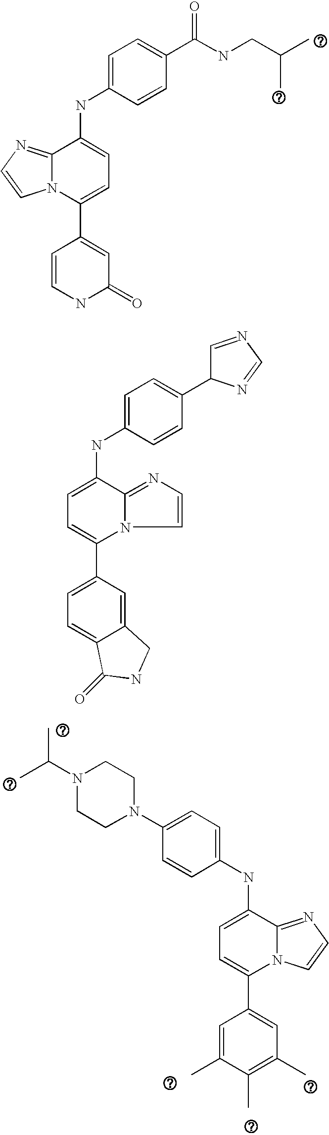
C1=C(C(NCC(C)C)=O)C=CC(NC2=CC=C(C3=CC(=O)NC=C3)N3C2=NC=C3)=C1.C1=C(C)C(C)=C(C)C=C1C1=CC=C(NC2=CC=C(N3CCN(C(C)C)CC3)C=C2)C2=NC=CN12.C1=C(C2C=NC=N2)C=CC(NC2=CC=C(C3=CC=C4C(=C3)CNC4=O)N3C2=NC=C3)=C1
